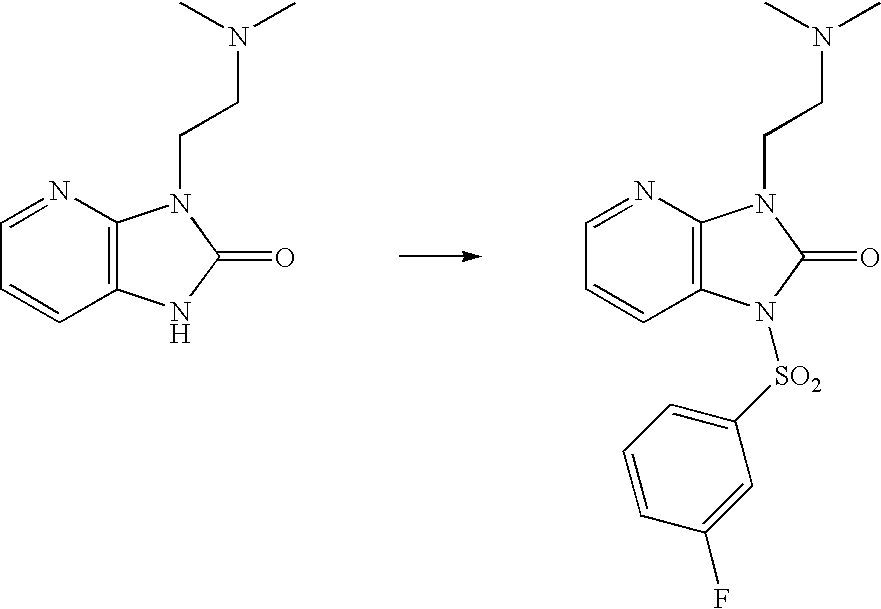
C12=C(N=CC=C1)N(CCN(C)C)C(=O)N2.C12=C(N=CC=C1)N(CCN(C)C)C(=O)N2[SO2]C1=CC=CC(F)=C1
